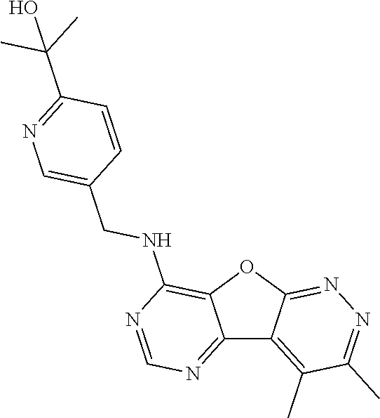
C12=NC=NC(NCC3=CN=C(C(C)(C)O)C=C3)=C1OC1=NN=C(C)C(C)=C21
